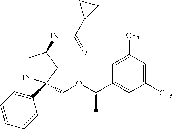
C1NC(C2=CC=CC=C2)(COC(C2=CC([CF3])=CC([CF3])=C2)C)CC1NC(=O)C1CC1
